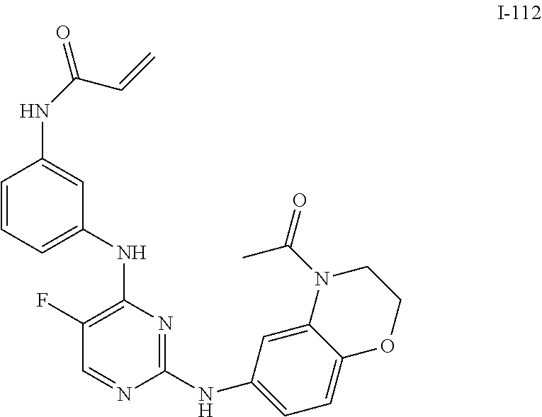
C1(F)=C(NC2=CC=CC(NC(=O)C=C)=C2)N=C(NC2=CC=C3C(=C2)N(C(=O)C)CCO3)N=C1
